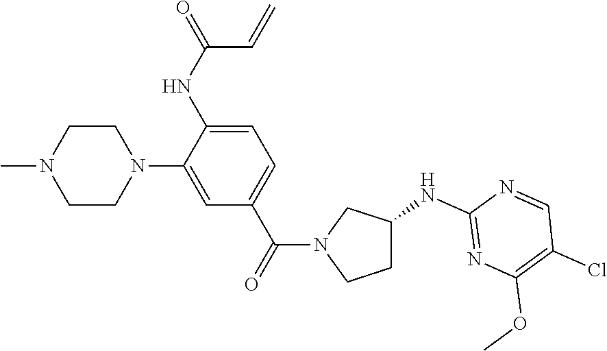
C1=C(N2CCN(C)CC2)C(NC(=O)C=C)=CC=C1C(=O)N1CCC(NC2=NC(OC)=C(Cl)C=N2)C1
